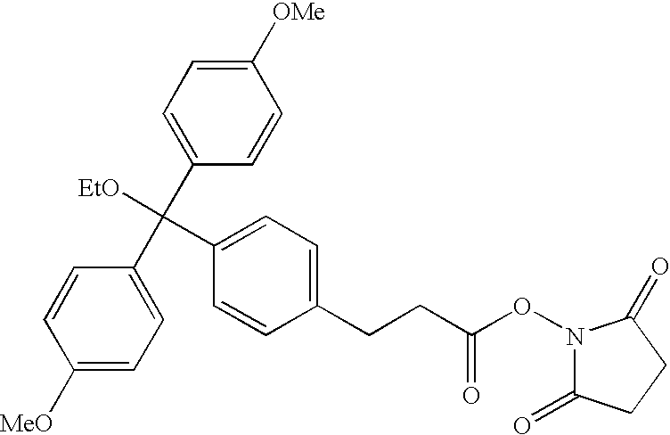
C1([MeO])=CC=C(C(C2=CC=C([OMe])C=C2)([EtO])C2=CC=C(CCC(ON3C(=O)CCC3=O)=O)C=C2)C=C1
